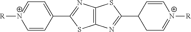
C1=CC(C2=NC3=C(S2)N=C(C2CC=[N+]([R])C=C2)S3)=CC=[N+]1[R]
